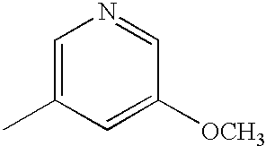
C1=C(C)C=C([OCH3])C=N1
